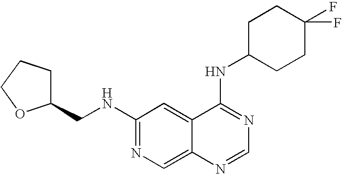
C1(NCC2CCCO2)=NC=C2C(=C1)C(NC1CCC(F)(F)CC1)=NC=N2
